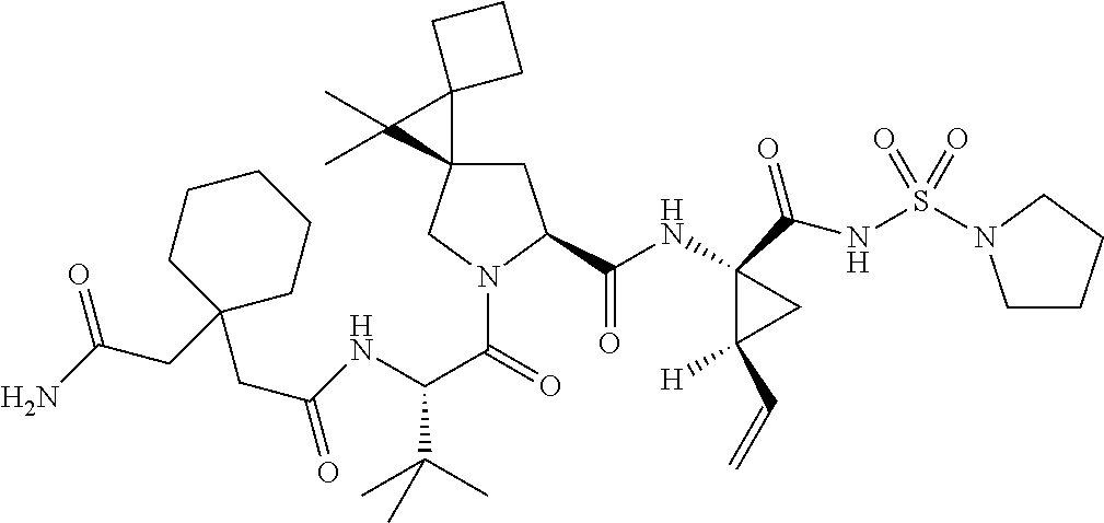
C(NC(C(=O)N1CC2(CC1C(NC1(C(NS(=O)(=O)N3CCCC3)=O)C([H])(C=C)C1)=O)C1(C2(C)C)CCC1)C(C)(C)C)(CC1(CC(N)=O)CCCCC1)=O
